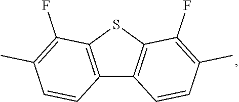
C12=C(SC3=C1C=CC(C)=C3F)C(F)=C(C)C=C2
